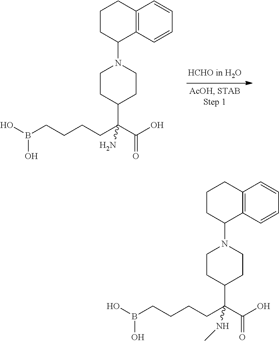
C(CCCC(C(O)=O)(C1CCN(C2CCCC3=C2C=CC=C3)CC1)N)B(O)O.C(CCCC(C(O)=O)(C1CCN(C2CCCC3=C2C=CC=C3)CC1)NC)B(O)O
